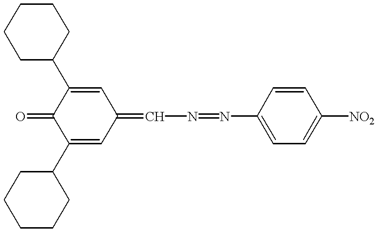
C1(C2CCCCC2)=CC(=CN=NC2=CC=C([NO2])C=C2)C=C(C2CCCCC2)C1=O
